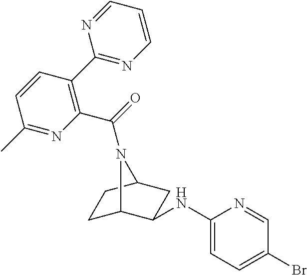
C1C2C(NC3=CC=C(Br)C=N3)CC(C1)N2C(=O)C1=C(C2=NC=CC=N2)C=CC(C)=N1
